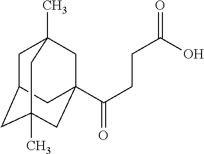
C1C2CC3(C)CC(C(=O)CCC(=O)O)(CC1(C)C3)C2
